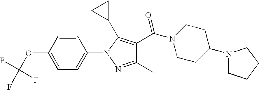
C1(OC(F)(F)F)=CC=C(N2N=C(C)C(C(N3CCC(N4CCCC4)CC3)=O)=C2C2CC2)C=C1
